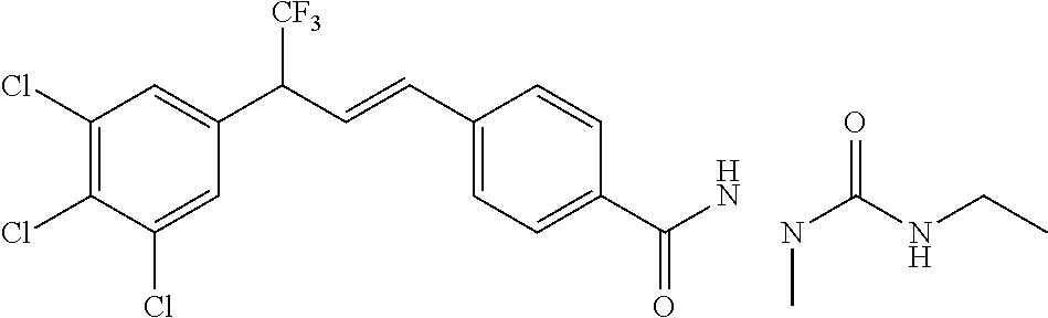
C1(Cl)=C(Cl)C(Cl)=CC(C(C=CC2=CC=C(C(N)=O)C=C2)[CF3])=C1.N(C)C(=O)NCC
